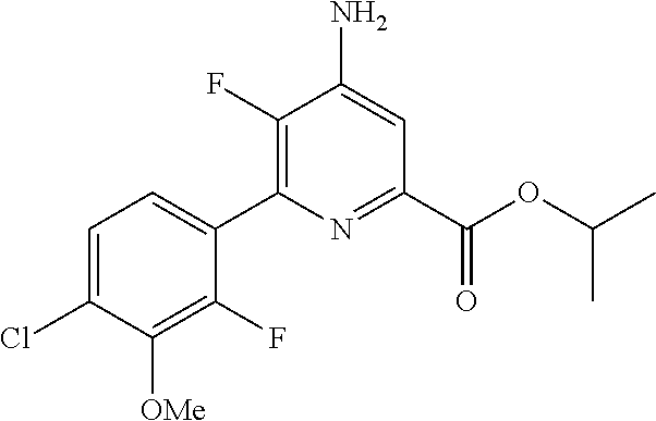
C1(F)=C(C2=CC=C(Cl)C([OMe])=C2F)N=C(C(OC(C)C)=O)C=C1N
